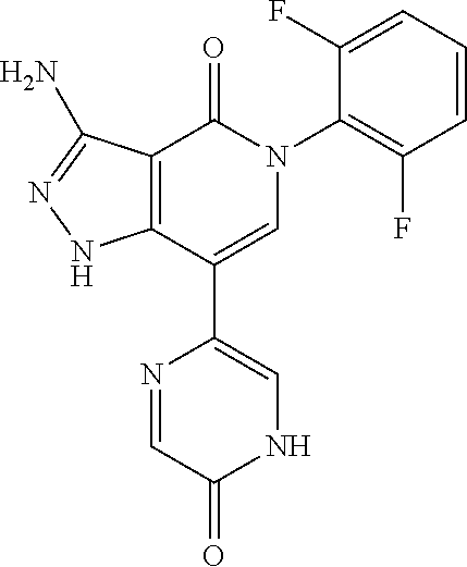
C1(=O)C2=C(C(C3=CNC(=O)C=N3)=CN1C1=C(F)C=CC=C1F)NN=C2N
